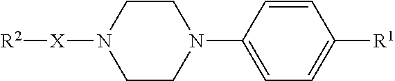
C1CN(C2=CC=C([R1])C=C2)CCN1[X][R2]
